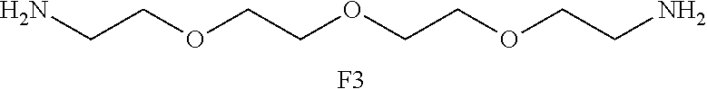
[F3].NCCOCCOCCOCCN
